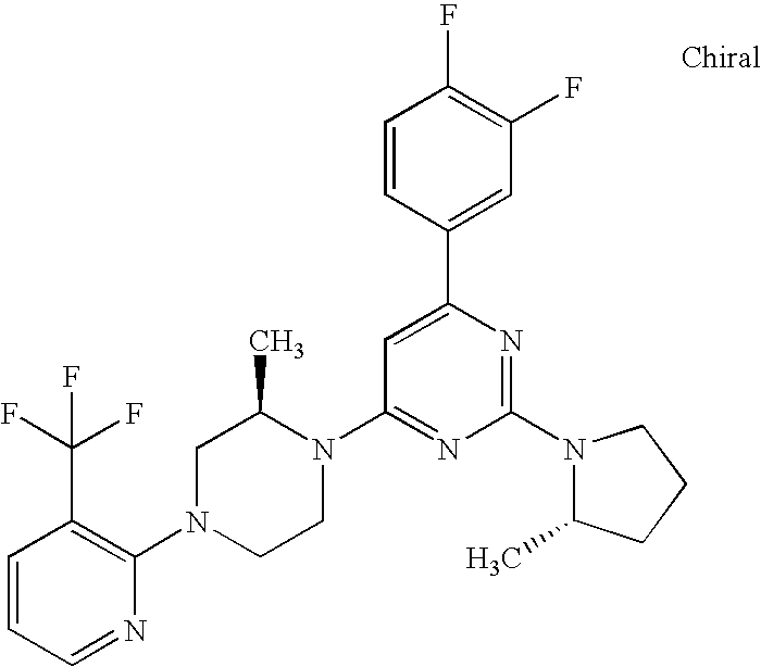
C1=CC=NC(N2CCN(C3=NC(N4C(C)CCC4)=NC(C4=CC(F)=C(F)C=C4)=C3)C(C)C2)=C1C(F)(F)F
